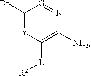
C1(Br)=[Y]C([L][R2])=C([NH2])N=[G]1
